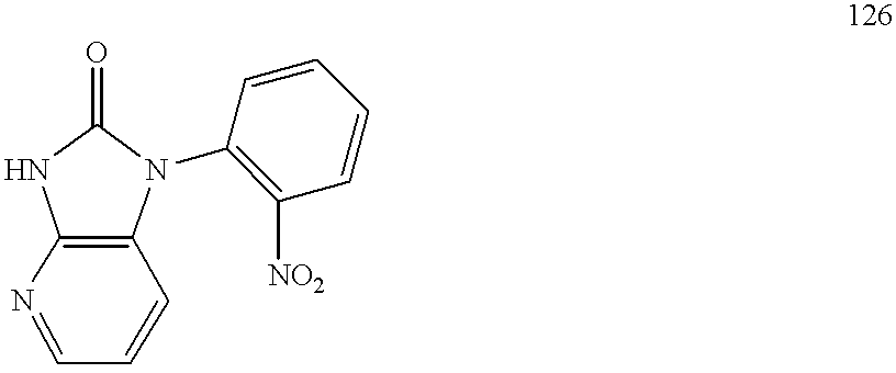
N1=CC=CC2=C1NC(=O)N2C1=C([NO2])C=CC=C1
